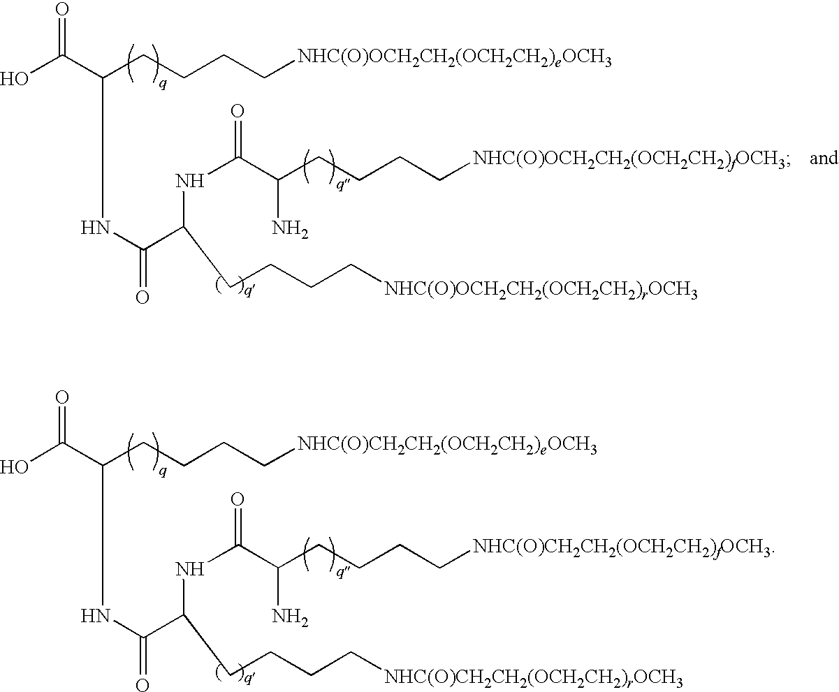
OC(C(CCCC[NHC(O)OCH2CH2(OCH2CH2)eOCH3])NC(=O)C(CCCC[NHC(O)OCH2CH2(OCH2CH2)rOCH3])NC(=O)C(CCCC[NHC(O)OCH2CH2(OCH2CH2)fOCH3])N)=O.OC(C(CCCC[NHC(O)CH2CH2(OCH2CH2)eOCH3])NC(=O)C(CCCC[NHC(O)CH2CH2(OCH2CH2)rOCH3])NC(=O)C(CCCC[NHC(O)CH2CH2(OCH2CH2)fOCH3])N)=O
